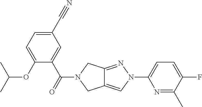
C1(C#N)=CC=C(OC(C)C)C(C(=O)N2CC3=CN(C4=CC=C(F)C(C)=N4)N=C3C2)=C1
